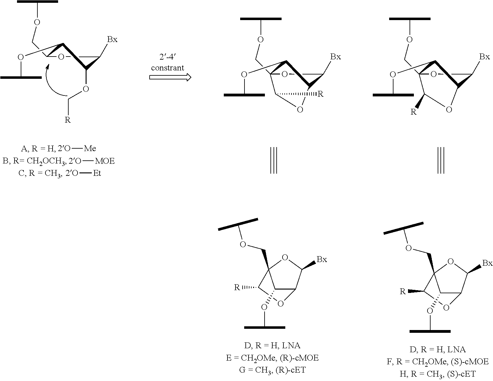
C1(OC(C)C)C2C([Bx])OC1(COC(C)C)C([R])O2.C1(OC(C)C)C2C([Bx])OC1(COC(C)C)C([R])O2.C1(COC(C)C)OC([Bx])C(OC[R])C1OC(C)C.[2O][Me].[2O][MOE].[2O][Et].C12(COC(C)C)OC([Bx])C(OC1[R])C2OC(C)C.C12(COC(C)C)OC([Bx])C(OC1[R])C2OC(C)C
